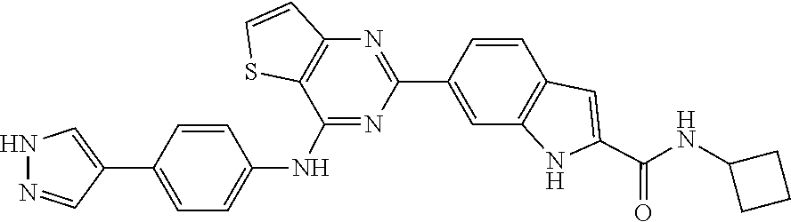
C12=C(N=C(C3=CC4=C(C=C3)C=C(C(NC3CCC3)=O)N4)N=C1NC1=CC=C(C3=CNN=C3)C=C1)C=CS2
